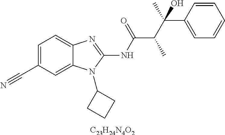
[C23H24N4O2].C1=C(C#N)C=C2C(=C1)N=C(NC(=O)C(C(C1=CC=CC=C1)(C)O)C)N2C1CCC1
